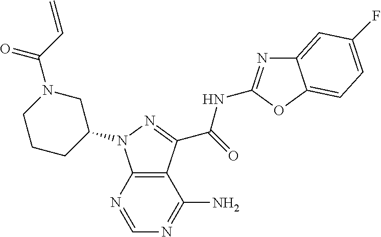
C12=C(N=CN=C1N)N(C1CN(C(C=C)=O)CCC1)N=C2C(=O)NC1=NC2=CC(F)=CC=C2O1
